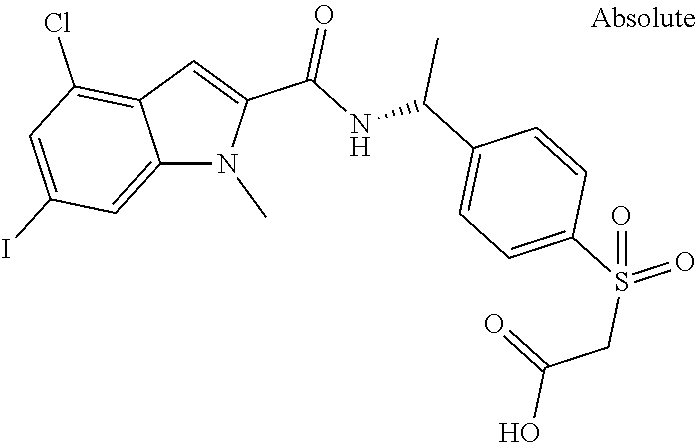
C12=CC(I)=CC(Cl)=C1C=C(C(=O)NC(C)C1=CC=C(S(CC(=O)O)(=O)=O)C=C1)N2C
